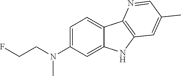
C1=C(N(CCF)C)C=C2C(=C1)C1=C(N2)C=C(C)C=N1
